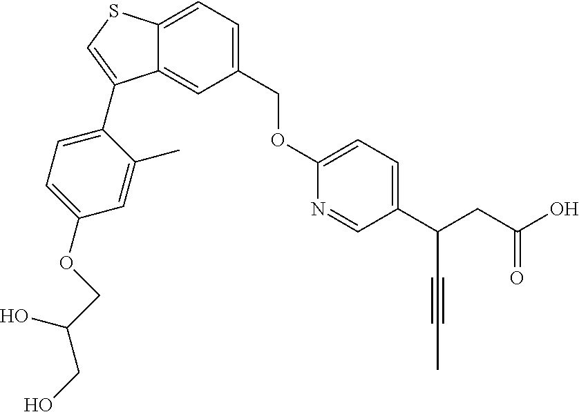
C12=CC(COC3=CC=C(C(CC(O)=O)C#CC)C=N3)=CC=C1SC=C2C1=CC=C(OCC(CO)O)C=C1C
